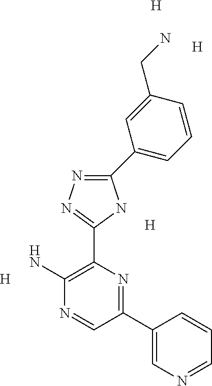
C1(C2=CC=CC(CN)=C2)=NN=C(C2=C(N)N=CC(C3=CN=CC=C3)=N2)N1.[H].[H].[H].[H]
